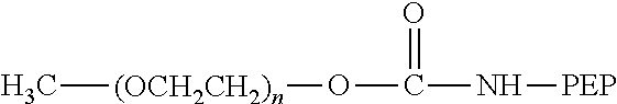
C[(OCH2CH2)n]OC(N[PEP])=O
